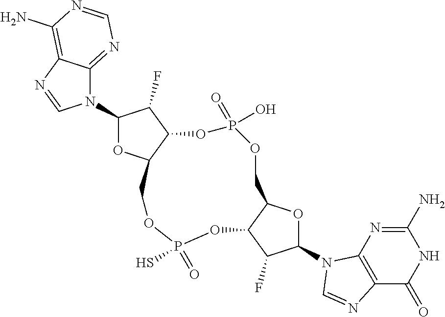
N1(C2OC3C(C2F)OP(=O)(O)OCC2C(OP(=O)(S)OC3)C(F)C(N3C4=C(C(=O)NC(N)=N4)N=C3)O2)C2=NC=NC(N)=C2N=C1
